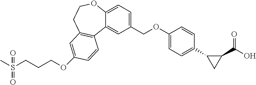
CS(CCCOC1=CC2=C(C3=CC(COC4=CC=C(C5CC5C(O)=O)C=C4)=CC=C3OCC2)C=C1)(=O)=O
